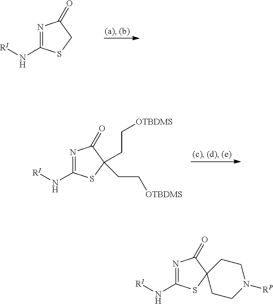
N1=C(N[RI])SCC1=O.N1=C(N[RI])SC(CC[OTBDMS])(CC[OTBDMS])C1=O.N1=C(N[RI])SC2(C1=O)CCN([RP])CC2
